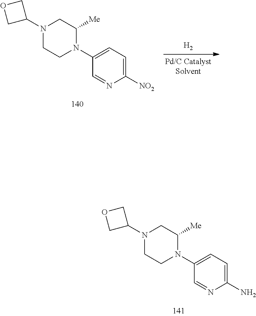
C1([NO2])=CC=C(N2C([Me])CN(C3COC3)CC2)C=N1.[H2].C1(N)=CC=C(N2C([Me])CN(C3COC3)CC2)C=N1
